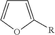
C1=C([R])OC=C1
